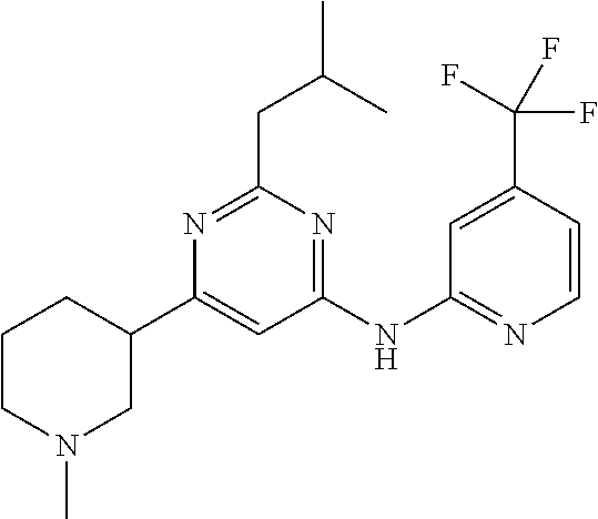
N1=C(CC(C)C)N=C(NC2=NC=CC(C(F)(F)F)=C2)C=C1C1CN(C)CCC1
